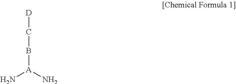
[D]CB[A](N)N
